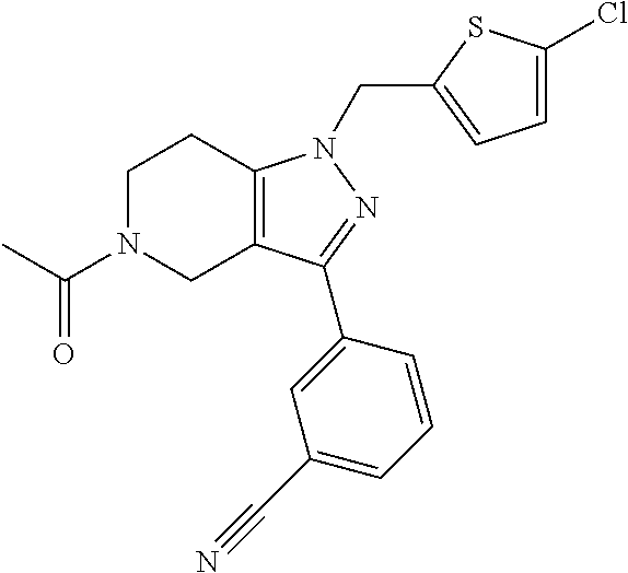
C1N(C(C)=O)CC2=C(C1)N(CC1=CC=C(Cl)S1)N=C2C1=CC(C#N)=CC=C1
